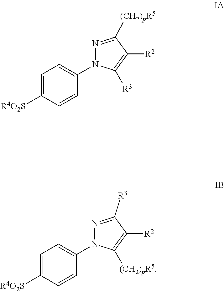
C1=C([R4O2S])C=CC(N2N=C([(CH2)pR5])C([R2])=C2[R3])=C1.C1=C([R4O2S])C=CC(N2N=C([R3])C([R2])=C2[(CH2)pR5])=C1
